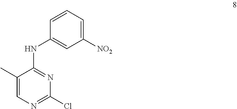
C1(C)=CN=C(Cl)N=C1NC1=CC([NO2])=CC=C1
